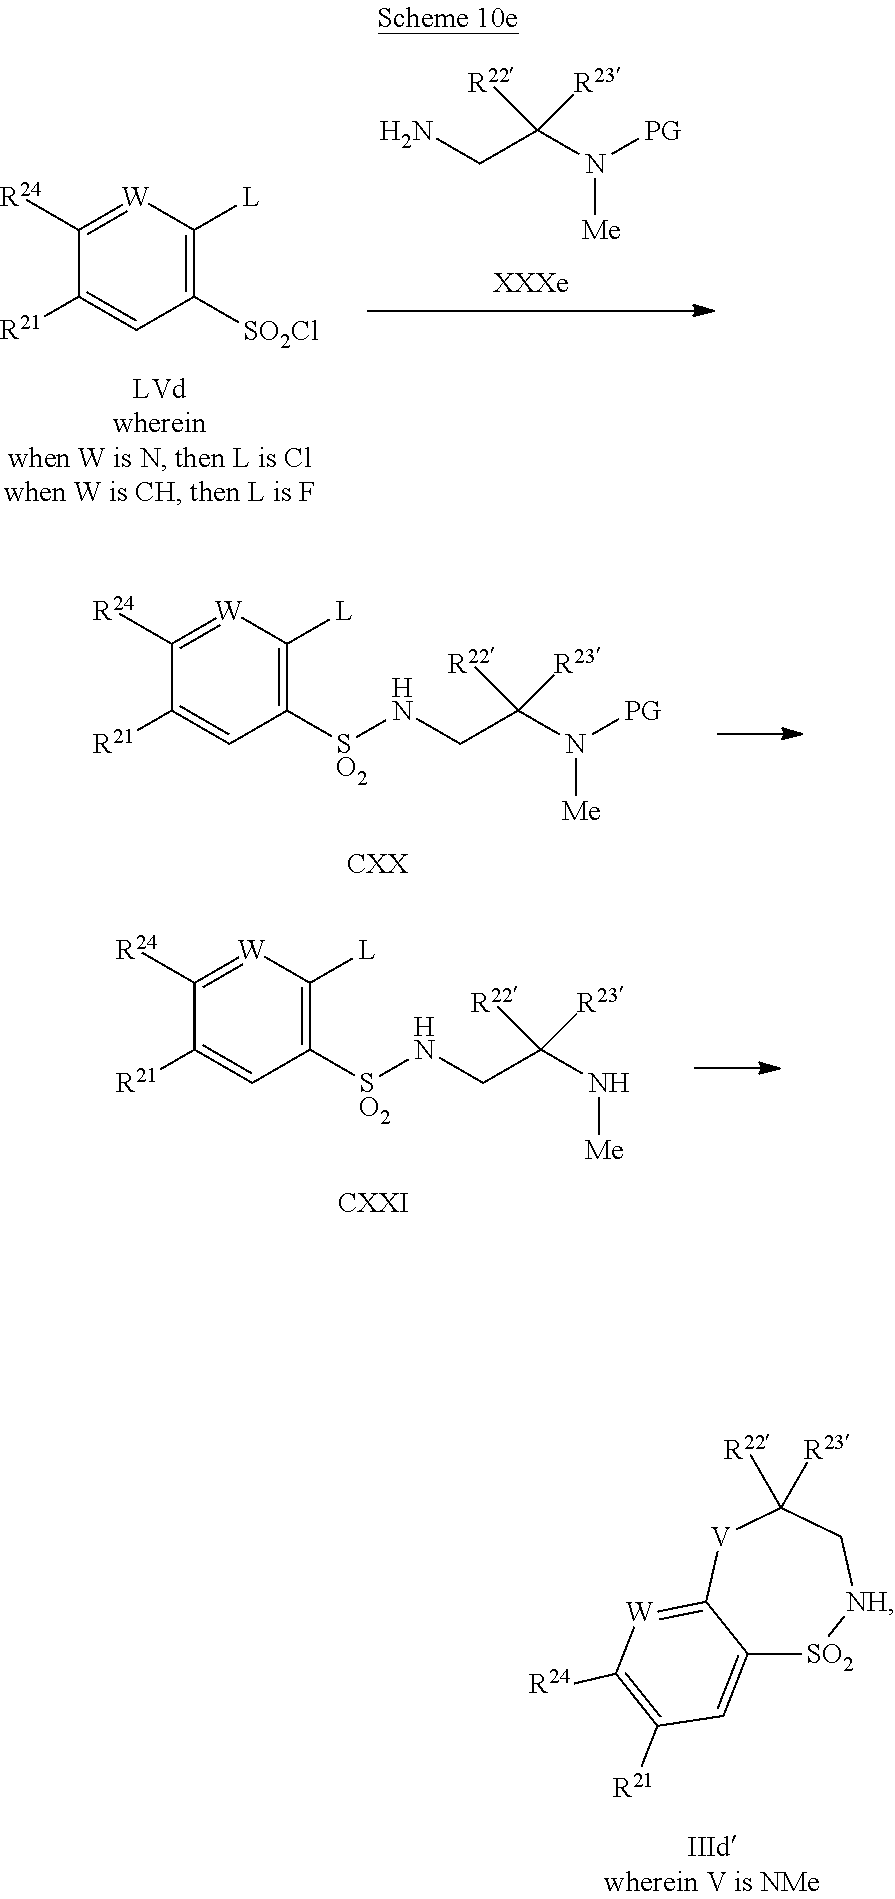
C12=CC([R21])=C([R24])[W]=C1[V]C([R22])([R23])C[NH][SO2]2.C1([R24])=[W]C([L])=C([SO2Cl])C=C1[R21].C(CN)(N([PG])[Me])([R22])[R23].C(N[SO2]C1=C([L])[W]=C([R24])C([R21])=C1)C(N([PG])[Me])([R22])[R23].C(N[SO2]C1=C([L])[W]=C([R24])C([R21])=C1)C(N[Me])([R22])[R23]
